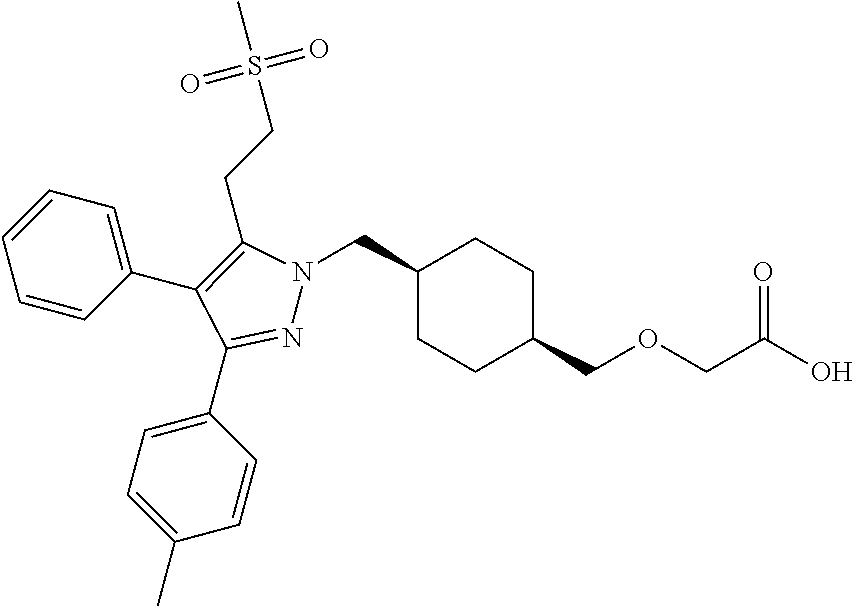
C1(CN2N=C(C3=CC=C(C)C=C3)C(C3=CC=CC=C3)=C2CCS(C)(=O)=O)CCC(COCC(O)=O)CC1
